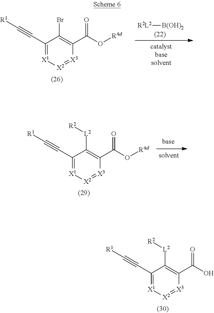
C1(C#C[R1])=[X1][X2]=[X3]C(C(O[R4d])=O)=C1[L2][R2].C1(C#C[R1])=[X1][X2]=[X3]C(C(O)=O)=C1[L2][R2].[R2L2][B(OH)2].C1(C#C[R1])=[X1][X2]=[X3]C(C(O[R4d])=O)=C1Br
